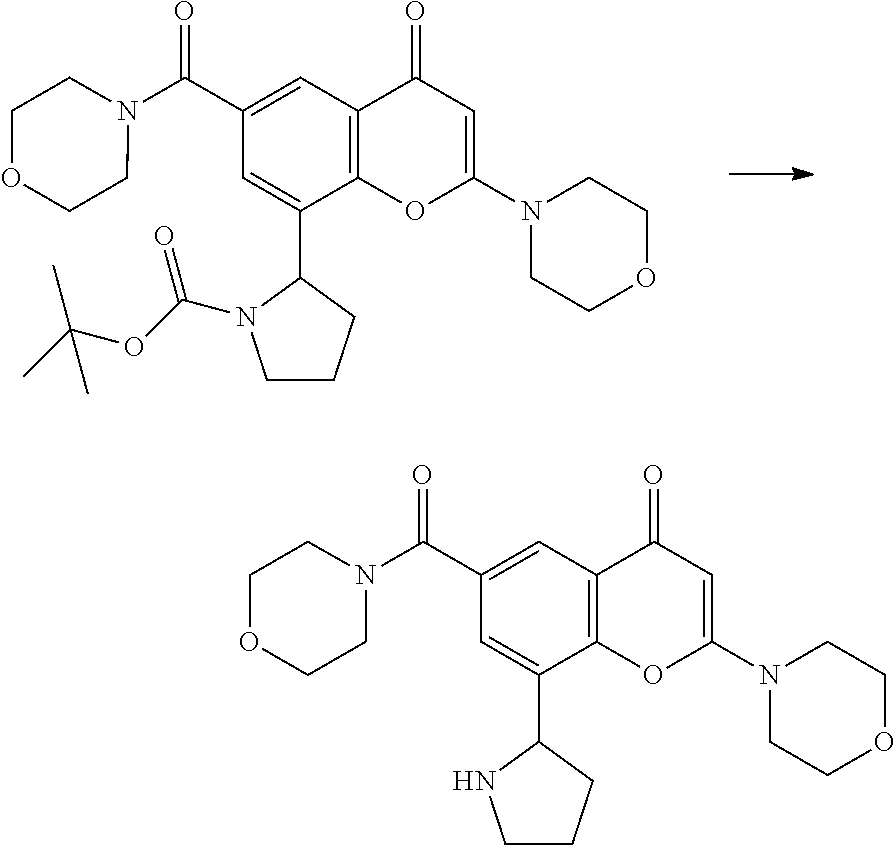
C12=C(C=C(C(=O)N3CCOCC3)C=C1C1NCCC1)C(=O)C=C(N1CCOCC1)O2.C12=C(C=C(C(=O)N3CCOCC3)C=C1C1N(C(OC(C)(C)C)=O)CCC1)C(=O)C=C(N1CCOCC1)O2
